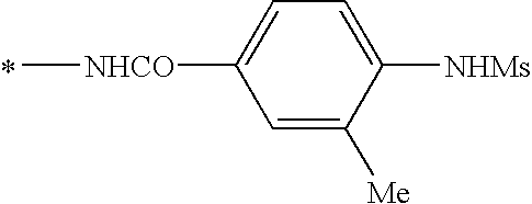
C[NHCO]C1=CC=C([NHMs])C([Me])=C1.*
